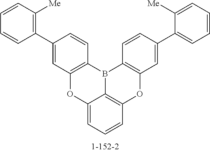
C12=CC=CC3=C1B(C1=C(O3)C=C(C3=CC=CC=C3[Me])C=C1)C1=C(O2)C=C(C2=C([Me])C=CC=C2)C=C1
